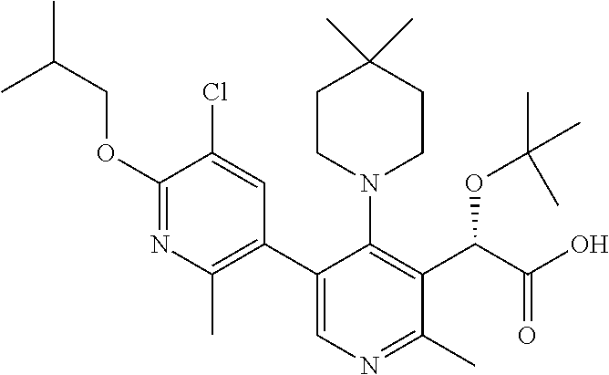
C1(OCC(C)C)=NC(C)=C(C2=CN=C(C)C(C(C(O)=O)OC(C)(C)C)=C2N2CCC(C)(C)CC2)C=C1Cl
